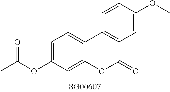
O(C1=CC=C2C(=C1)OC(=O)C1=C2C=CC(OC)=C1)C(C)=O
